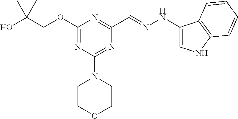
OC(COC1=NC(N2CCOCC2)=NC(C=NNC2=CNC3=C2C=CC=C3)=N1)(C)C
